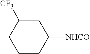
C1C([CF3])CCCC1[NHCO]
